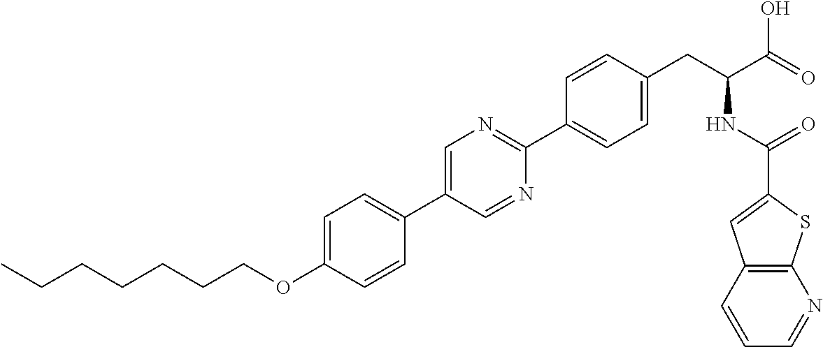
C(OC1=CC=C(C2=CN=C(C3=CC=C(CC(NC(=O)C4=CC5=C(S4)N=CC=C5)C(=O)O)C=C3)N=C2)C=C1)CCCCCC
